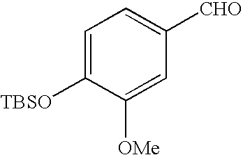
C1=C([TBSO])C([OMe])=CC([CHO])=C1
